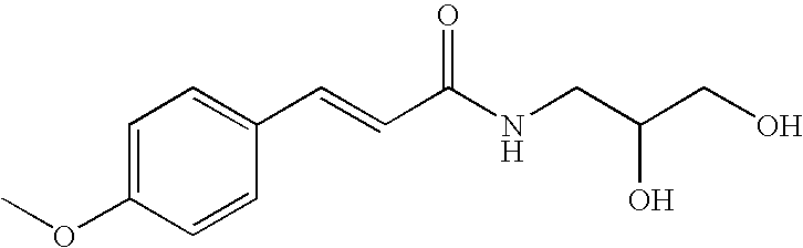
C1=C(OC)C=CC(C=CC(NCC(CO)O)=O)=C1
